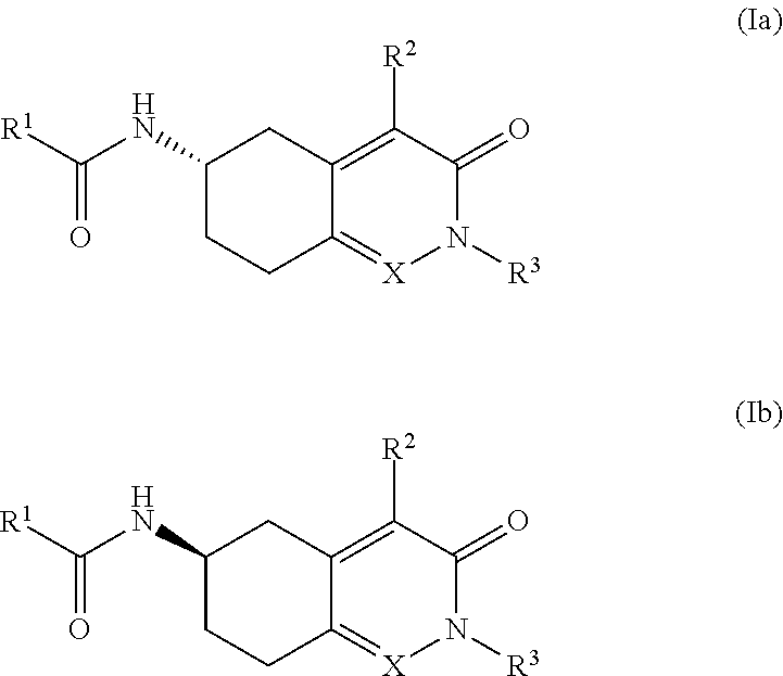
[X]1=C2C(=C([R2])C(=O)N1[R3])CC(NC(=O)[R1])CC2.[X]1=C2C(=C([R2])C(=O)N1[R3])CC(NC(=O)[R1])CC2
